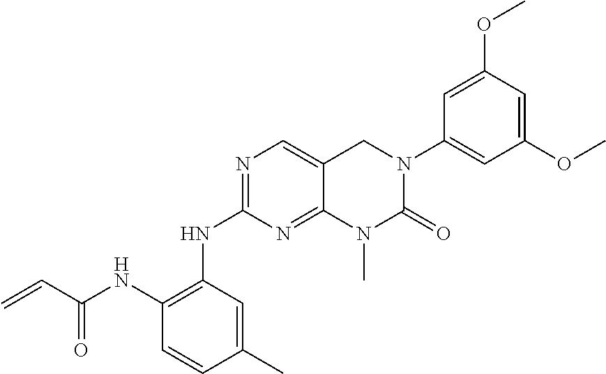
C1(NC(C=C)=O)=C(NC2=NC=C3C(=N2)N(C)C(=O)N(C2=CC(OC)=CC(OC)=C2)C3)C=C(C)C=C1
